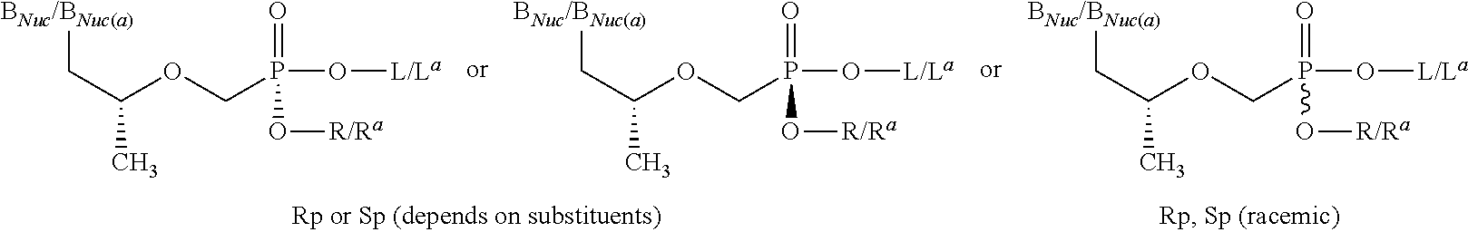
C(C(OCP(O[L/La])(=O)O[R/Ra])C)[BNuc/BNuc(a)].C(C(OCP(O[L/La])(=O)O[R/Ra])C)[BNuc/BNuc(a)].C(C(OCP(O[L/La])(=O)O[R/Ra])C)[BNuc/BNuc(a)]
